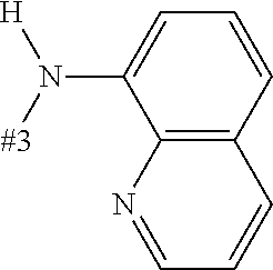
C12=C(C=CC=C1N([#3])[H])C=CC=N2
